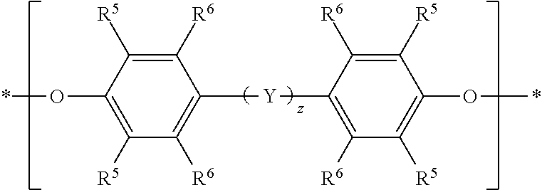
C1([R6])=C([R5])C(O*)=C([R5])C([R6])=C1[Y]C1=C([R6])C([R5])=C(O*)C([R5])=C1[R6]
